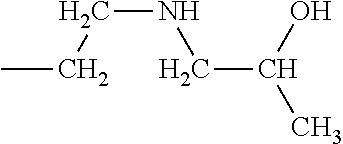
CCCNCC(C)O
